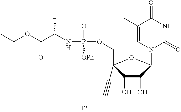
C1(O)C(O)C(N2C(=O)NC(=O)C(C)=C2)OC1(COP(NC(C(OC(C)C)=O)C)(=O)[OPh])C#C.[H]
